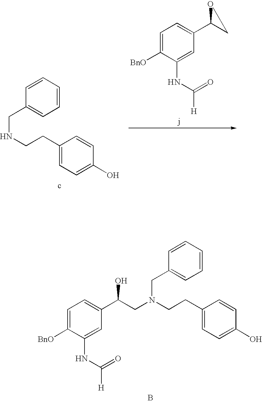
C1=C(CCNCC2=CC=CC=C2)C=CC(O)=C1.C1=C([BnO])C(NC([H])=O)=CC(C2CO2)=C1.C1=C(CCN(CC2=CC=CC=C2)CC(C2=CC=C([BnO])C(NC([H])=O)=C2)O)C=CC(O)=C1.B
